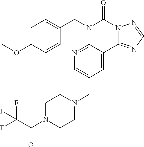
C1=C(OC)C=CC(CN2C3=NC=C(CN4CCN(C(C(F)(F)F)=O)CC4)C=C3C3=NC=NN3C2=O)=C1
